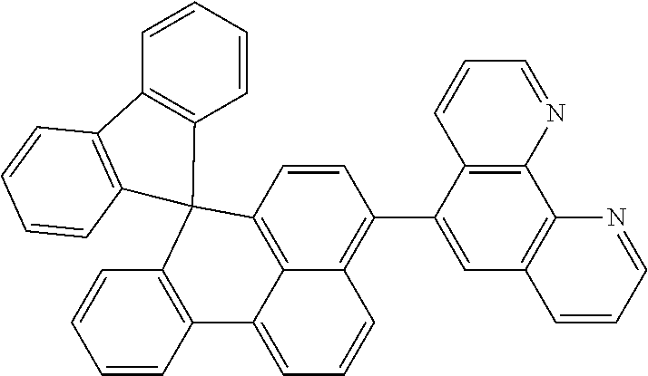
C1=CC2=C3C(=C1C1=CC4=C(C5=C1C=CC=N5)N=CC=C4)C=CC=C3C1=C(C=CC=C1)C21C2=C(C=CC=C2)C2=C1C=CC=C2
